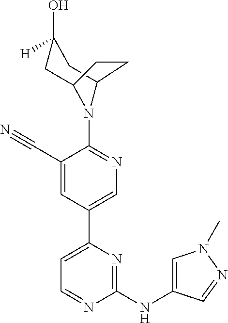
C1(N2C3CC(O)([H])CC2CC3)=NC=C(C2=CC=NC(NC3=CN(C)N=C3)=N2)C=C1C#N
